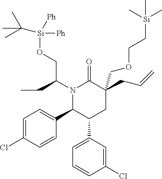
N1(C(CC)CO[Si]([Ph])([Ph])C(C)(C)C)C(C2=CC=C(Cl)C=C2)C(C2=CC=CC(Cl)=C2)CC(CC=C)(COCC[Si](C)(C)C)C1=O
